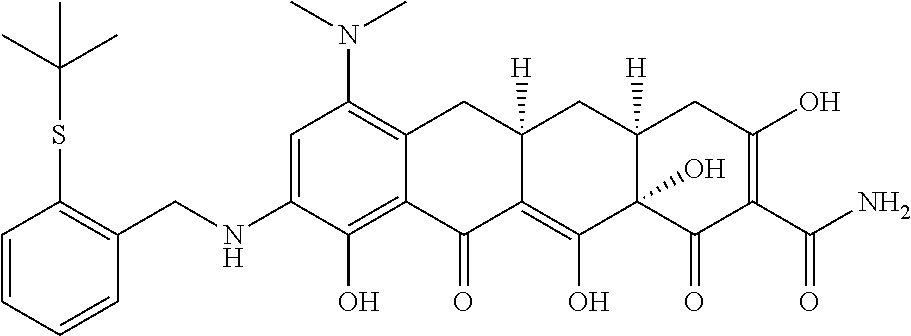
C1=C(NCC2=C(SC(C)(C)C)C=CC=C2)C(O)=C2C(=C1N(C)C)CC1([H])C(=C(O)C3(O)C([H])(C1)CC(O)=C(C(N)=O)C3=O)C2=O
